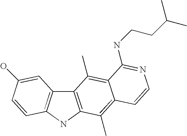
C12=C(NC3=C1C=C(O)C=C3)C(C)=C1C(=C2C)C(NCCC(C)C)=NC=C1
